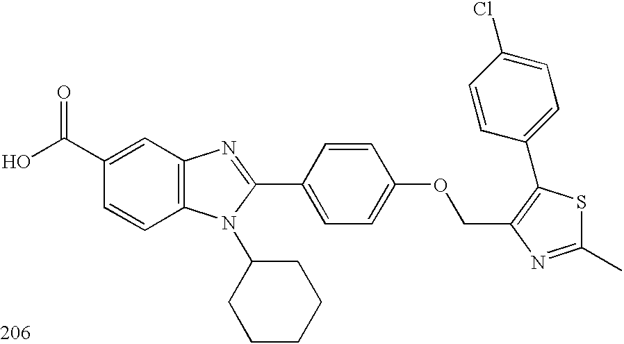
OC(C1=CC2=C(C=C1)N(C1CCCCC1)C(C1=CC=C(OCC3=C(C4=CC=C(Cl)C=C4)SC(C)=N3)C=C1)=N2)=O
